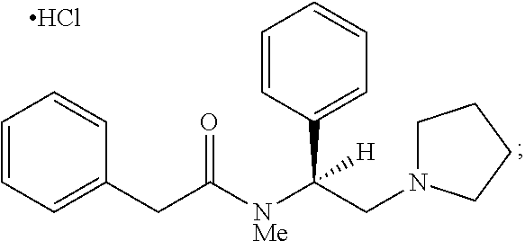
C1=CC=C(CC([NMe]C(CN2CCCC2)(C2=CC=CC=C2)[H])=O)C=C1.Cl
